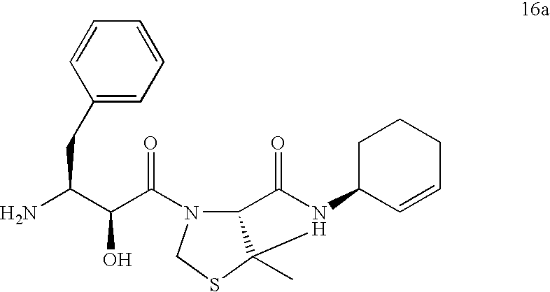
NC(C(C(=O)N1C2C(C)(SC1)N(C1C=CCCC1)C2=O)O)CC1=CC=CC=C1
